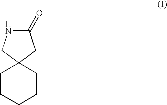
C1CCCCC12CC(=O)NC2
